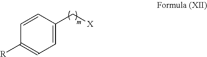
C1([R])=CC=C(C[X])C=C1
